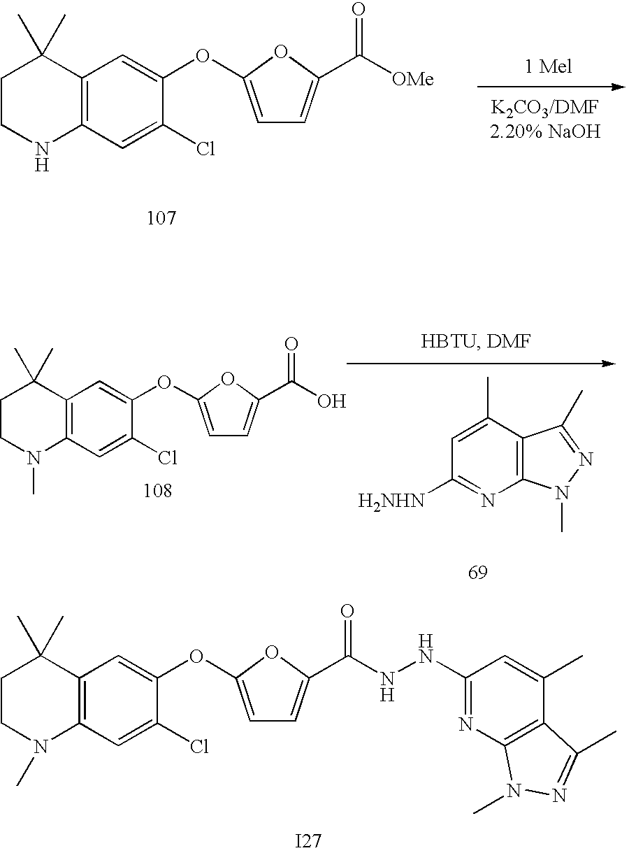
C1CNC2=C(C1(C)C)C=C(OC1=CC=C(C([OMe])=O)O1)C(Cl)=C2.[1 Mel].[K2CO3/DMF2.20% NaOH].C1CN(C)C2=C(C1(C)C)C=C(OC1=CC=C(C(O)=O)O1)C(Cl)=C2.C12=C(C(C)=CC([H2NHN])=N1)C(C)=NN2C.C1CN(C)C2=C(C1(C)C)C=C(OC1=CC=C(C(=O)NNC3=NC4=C(C(C)=C3)C(C)=NN4C)O1)C(Cl)=C2.[I27]
